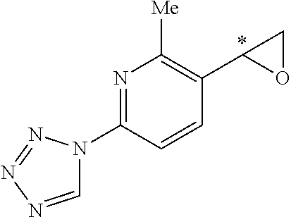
N1=C(N2C=NN=N2)C=CC(C2OC2)=C1[Me]
